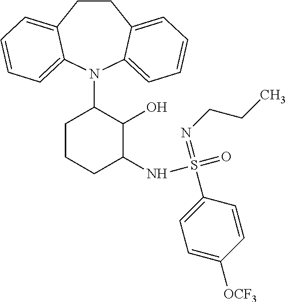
N1(C2CCCC(NS(C3=CC=C([OCF3])C=C3)(=NCCC)=O)C2O)C2=CC=CC=C2CCC2=CC=CC=C12
